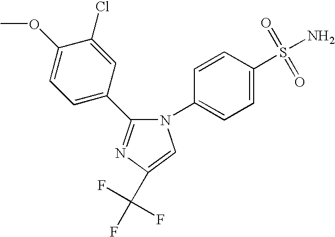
C1(C(F)(F)F)=CN(C2=CC=C(S(N)(=O)=O)C=C2)C(C2=CC=C(OC)C(Cl)=C2)=N1
